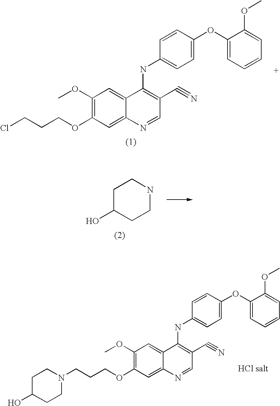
ClCCCOC1=C(OC)C=C2C(=C1)N=CC(C#N)=C2NC1=CC=C(OC2=CC=CC=C2OC)C=C1.N1(CCCOC2=C(OC)C=C3C(=C2)N=CC(C#N)=C3NC2=CC=C(OC3=CC=CC=C3OC)C=C2)CCC(O)CC1.C1C(O)CCNC1
